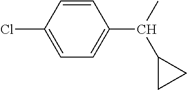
C1=C(Cl)C=CC(C(C)C2CC2)=C1
